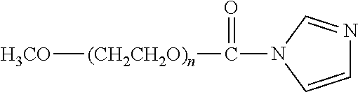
[H3CO][(CH2CH2O)n]C(N1C=CN=C1)=O
